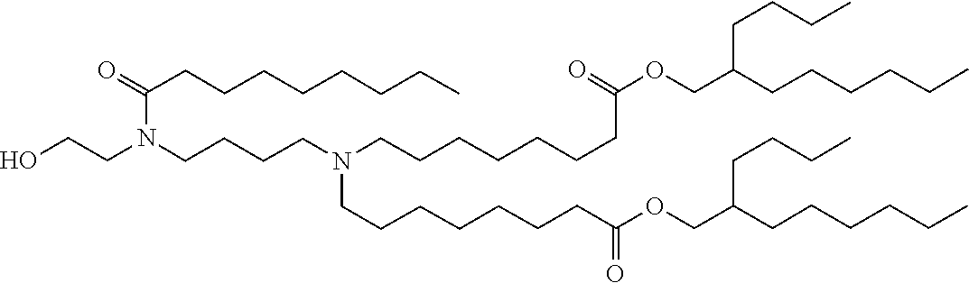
C(CCCC)CC(COC(CCCCCCCN(CCCCN(C(=O)CCCCCCCC)CCO)CCCCCCCC(OCC(CCCCCC)CCCC)=O)=O)CCCC
